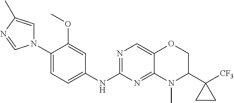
N1(C2=CC=C(NC3=NC=C4C(=N3)N(C)C(C3([CF3])CC3)CO4)C=C2OC)C=C(C)N=C1
